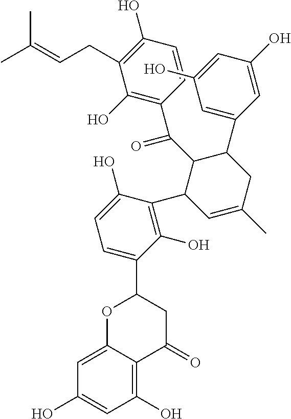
C1=C2C(=C(O)C=C1O)C(=O)CC(C1=CC=C(O)C(C3C=C(C)CC(C4=CC(O)=CC(O)=C4)C3C(=O)C3=C(O)C(CC=C(C)C)=C(O)C=C3)=C1O)O2
